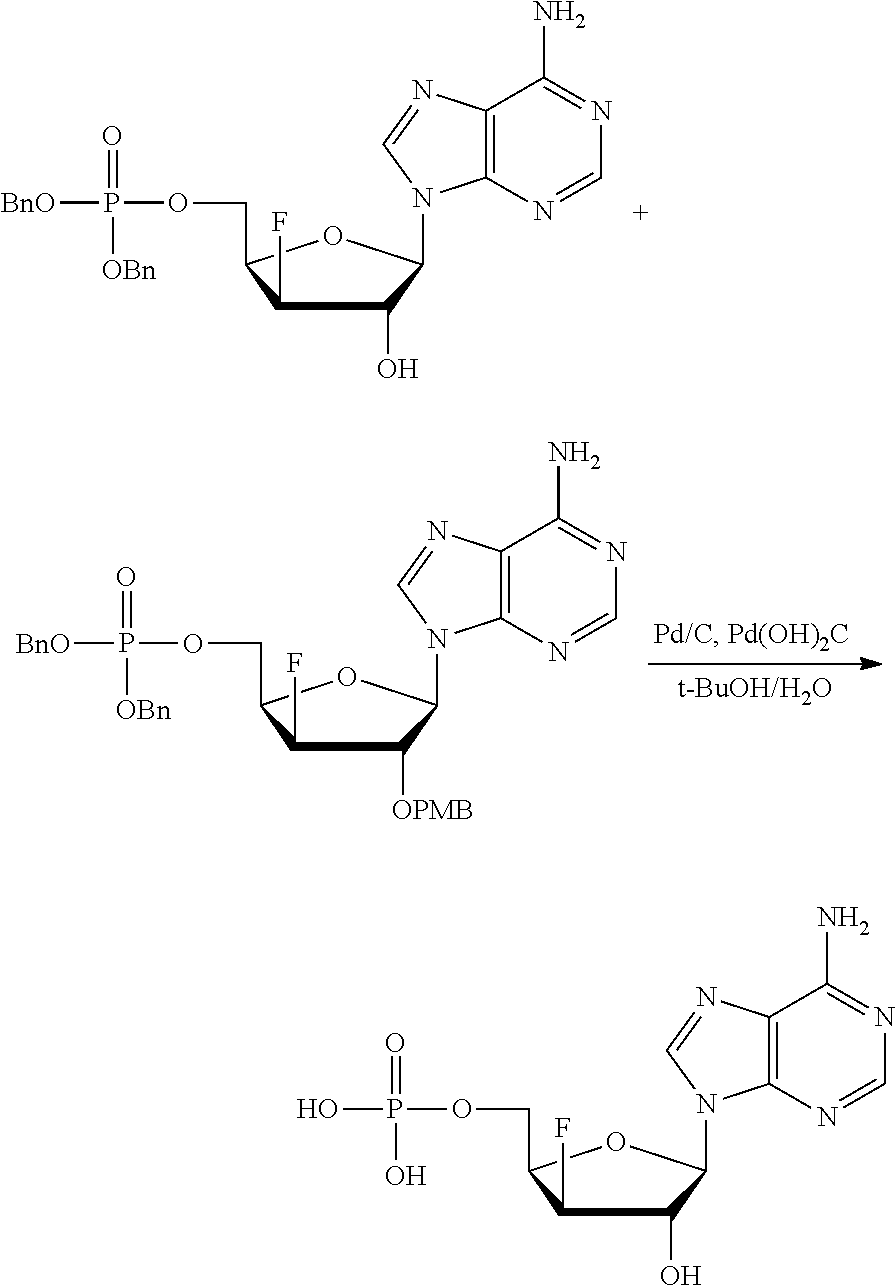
C1(F)C(COP([BnO])(=O)[OBn])OC(N2C3=C(C(N)=NC=N3)N=C2)C1O.C1(F)C(COP([BnO])(=O)[OBn])OC(N2C3=C(C(N)=NC=N3)N=C2)C1[OPMB].C1(F)C(COP(O)(=O)O)OC(N2C3=C(C(N)=NC=N3)N=C2)C1O
